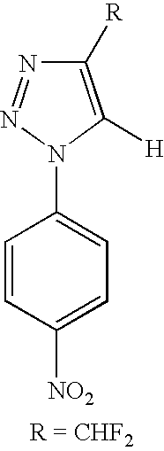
C1([R])=C([H])N(C2=CC=C([NO2])C=C2)N=N1
